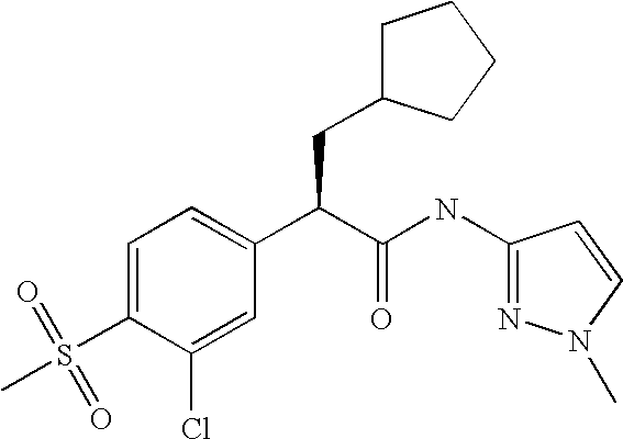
C1=C(S(=O)(C)=O)C(Cl)=CC(C(C(NC2=NN(C)C=C2)=O)CC2CCCC2)=C1
